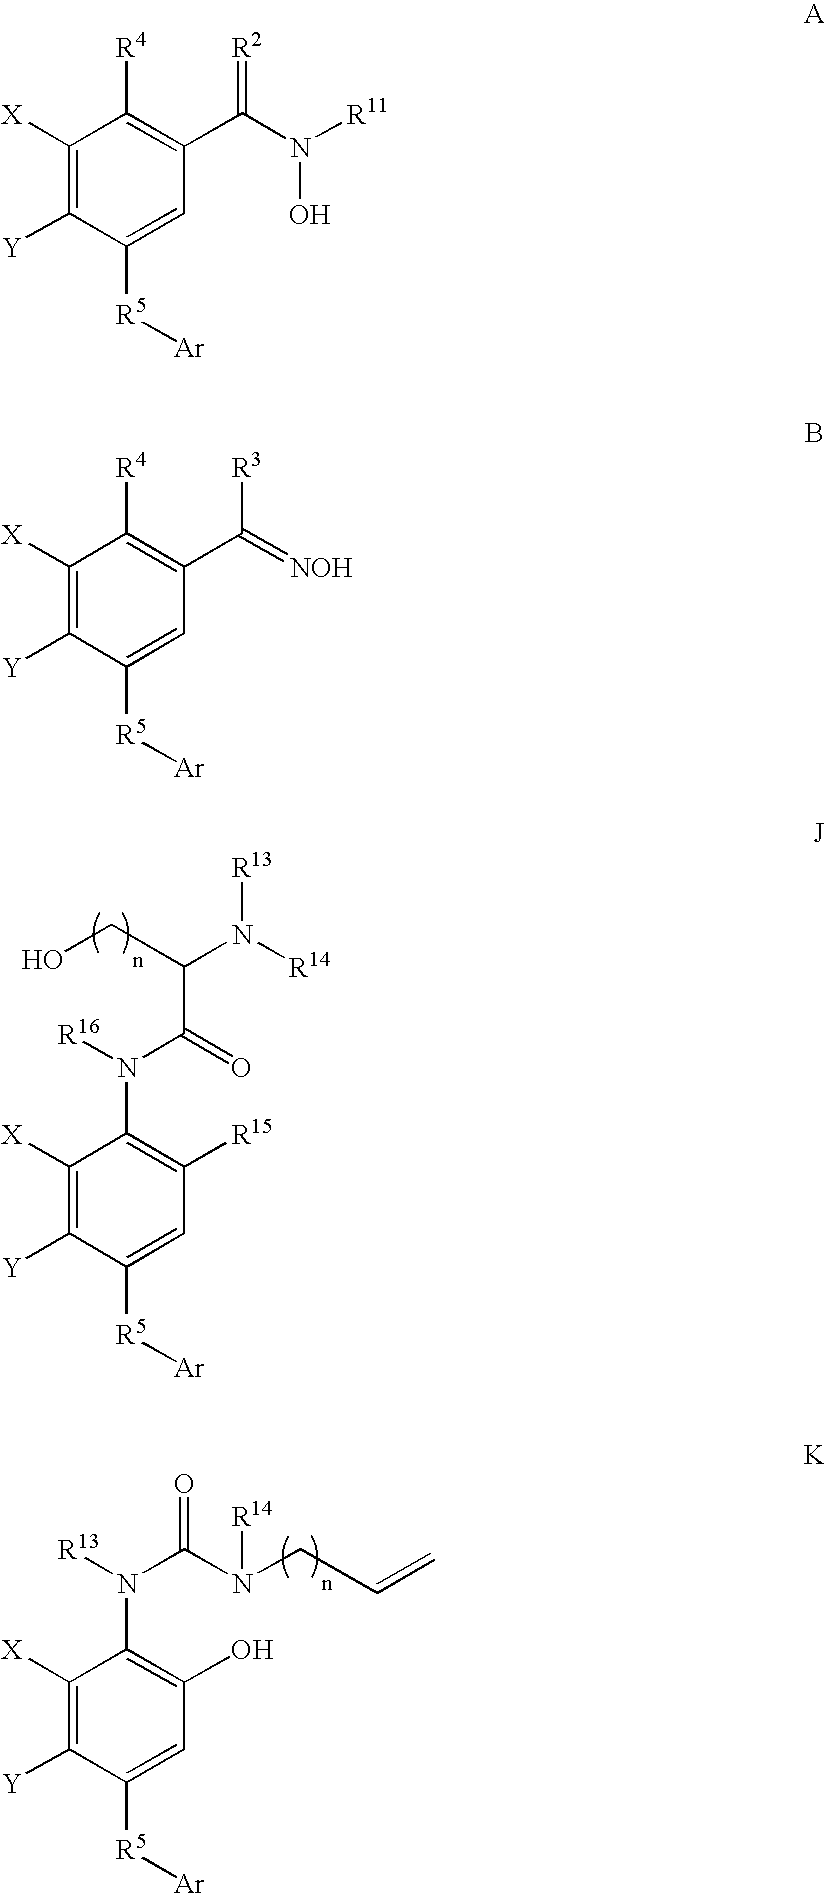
C1([X])=C([Y])C([R5][Ar])=CC([R15])=C1N(C(C(CO)N([R13])[R14])=O)[R16].C1([X])=C([Y])C([R5][Ar])=CC(O)=C1N(C(N(CC=C)[R14])=O)[R13].C1([X])=C([Y])C([R5][Ar])=CC(C(N([R11])O)=[R2])=C1[R4].C1([X])=C([Y])C([R5][Ar])=CC(C(=[NOH])[R3])=C1[R4]
